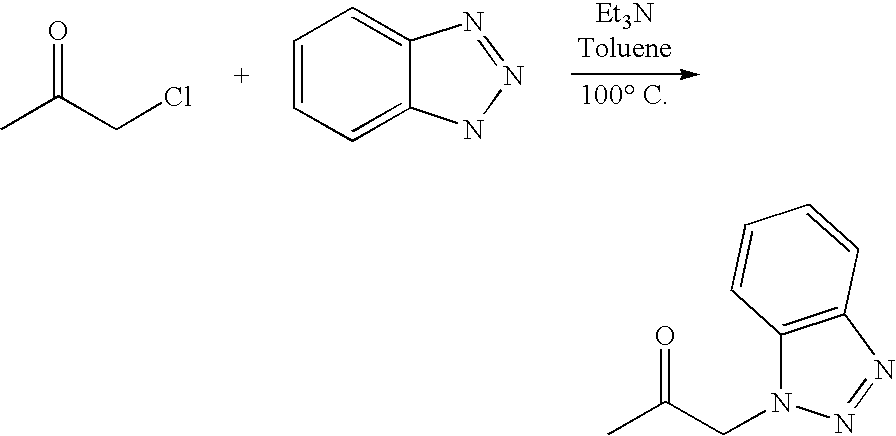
CC(CCl)=O.C1=CC=C2C(=C1)N=NN2.CC(CN1C2=C(N=N1)C=CC=C2)=O
